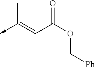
C(C(OC[Ph])=O)=C(->C)C
